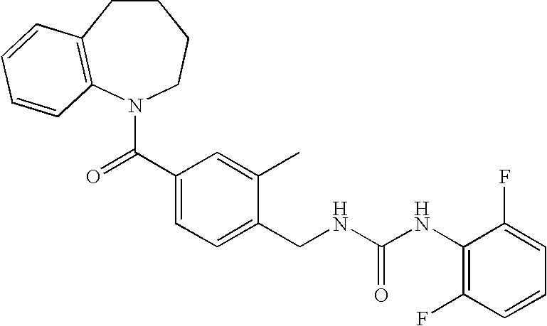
C1CC2=C(N(C(C3=CC=C(CNC(NC4=C(F)C=CC=C4F)=O)C(C)=C3)=O)CC1)C=CC=C2
